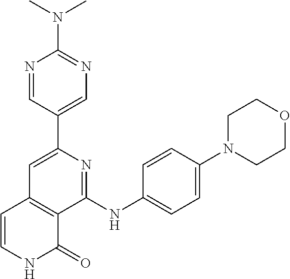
C1(C2=CN=C(N(C)C)N=C2)=CC2=C(C(NC3=CC=C(N4CCOCC4)C=C3)=N1)C(=O)NC=C2
